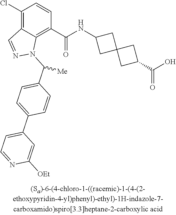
C1(Cl)=C2C(=C(C(NC3CC4(C3)CC(C(O)=O)C4)=O)C=C1)N(C(C1=CC=C(C3=CC=NC([OEt])=C3)C=C1)[Me])N=C2
